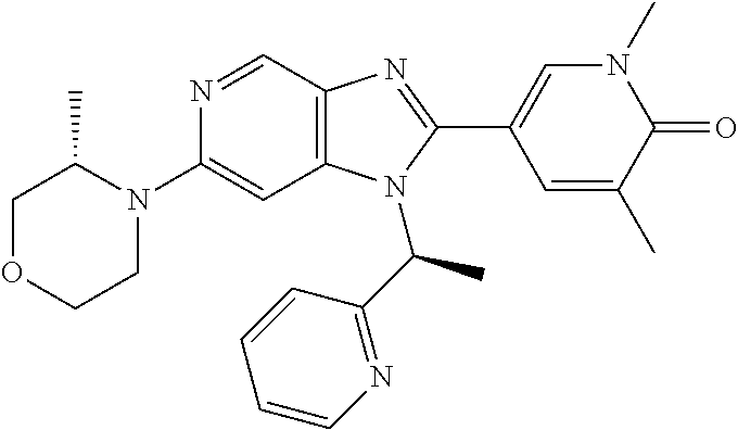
N1=CC2=C(C=C1N1CCOCC1C)N(C(C1=NC=CC=C1)C)C(C1=CN(C)C(=O)C(C)=C1)=N2
